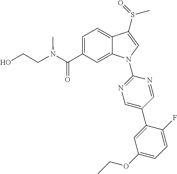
C(C1=CC=C2C(=C1)N(C1=NC=C(C3=CC(OCC)=CC=C3F)C=N1)C=C2S(C)=O)(=O)N(C)CCO
